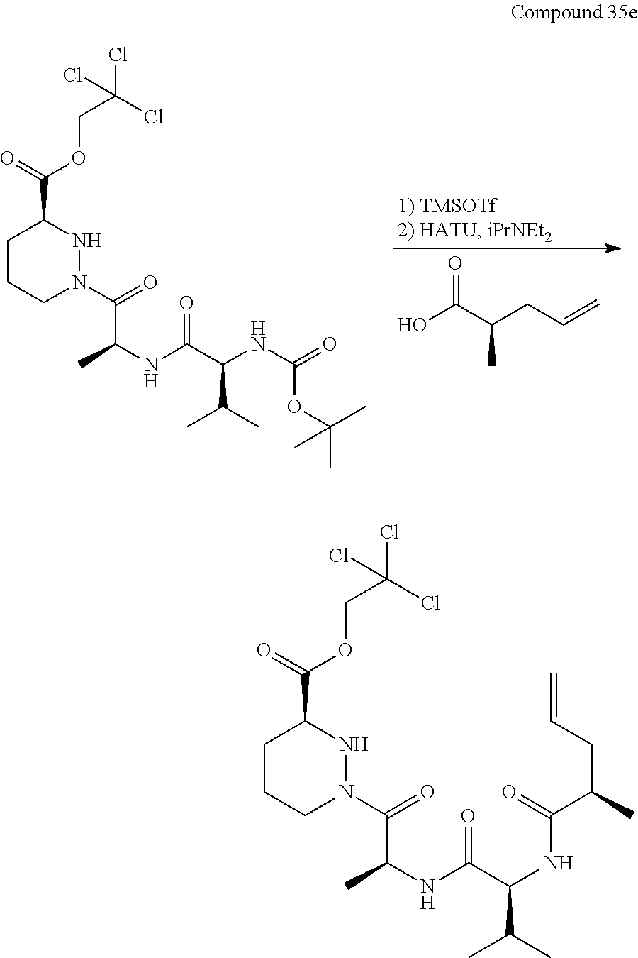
OC(C(CC=C)C)=O.C1CCN(C(=O)C(NC(C(NC(=O)OC(C)(C)C)C(C)C)=O)C)NC1C(=O)OCC(Cl)(Cl)Cl.C1CCN(C(=O)C(NC(C(NC(C(C)CC=C)=O)C(C)C)=O)C)NC1C(=O)OCC(Cl)(Cl)Cl
